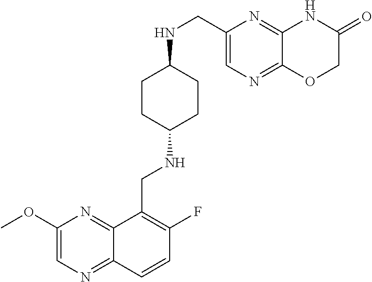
C1(OC)=CN=C2C(=N1)C(CNC1CCC(NCC3=CN=C4C(=N3)NC(=O)CO4)CC1)=C(F)C=C2
